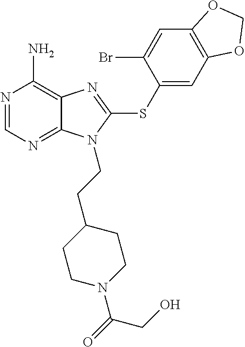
N1=CN=C2C(=C1N)N=C(SC1=CC3=C(C=C1Br)OCO3)N2CCC1CCN(C(=O)CO)CC1
